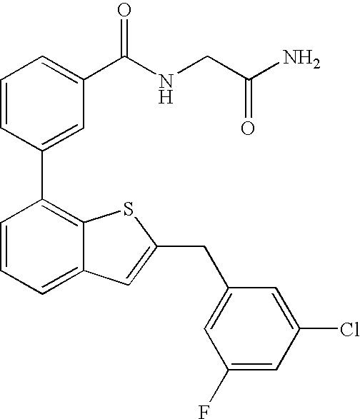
C1=CC(C2=C3C(=CC=C2)C=C(CC2=CC(F)=CC(Cl)=C2)S3)=CC(C(NCC(N)=O)=O)=C1
